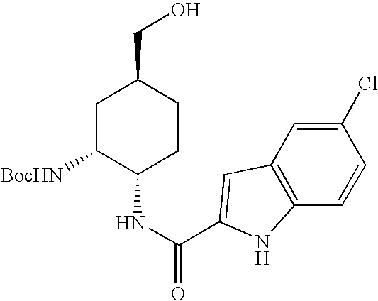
C1(Cl)=CC2=C(C=C1)NC(C(NC1CCC(CO)CC1[BocHN])=O)=C2
